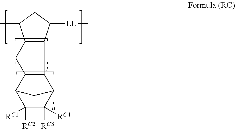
C12C(C([LL]C)CC1C)C1C(C2)C2C([RC1])([RC2])C([RC4])([RC3])C1C2
